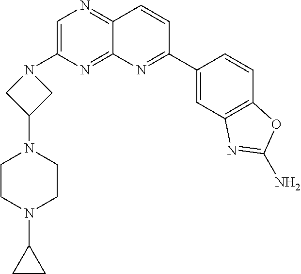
C1=C(N2CC(N3CCN(C4CC4)CC3)C2)N=C2C(=N1)C=CC(C1=CC3=C(C=C1)OC(N)=N3)=N2
